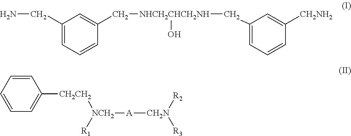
C1(CN)=CC=CC(C[NHCH2CHCH2NH](CC2=CC=CC([CH2NH2])=C2)O)=C1.C1=CC=CC=C1[CH2CH2][NCH2]([R1])[A][CH2N]([R2])[R3]
